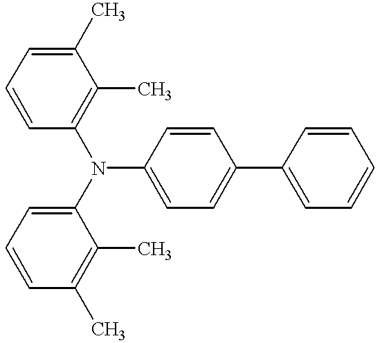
C1=CC(N(C2=CC=CC(C)=C2C)C2=CC=C(C3=CC=CC=C3)C=C2)=C(C)C(C)=C1
